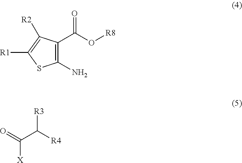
C1(C(O[R8])=O)=C(N)SC([R1])=C1[R2].C([X])(=O)C([R4])[R3]
